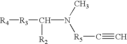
[R4][R3]C([R2])N([R5]C#C)C
